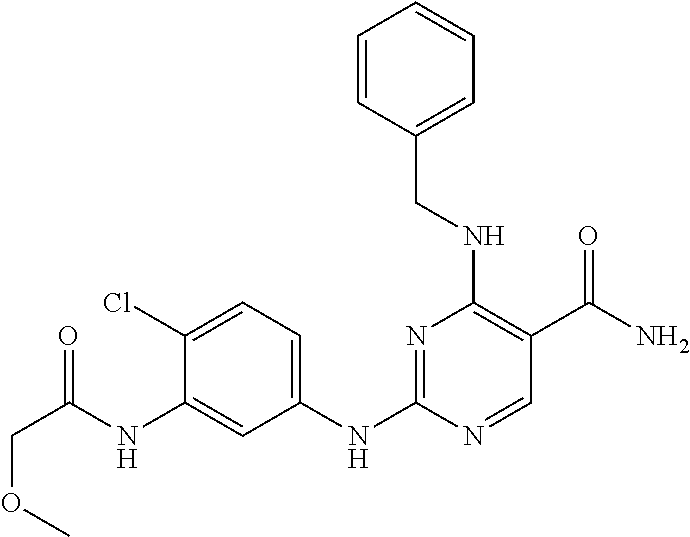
C1=C(Cl)C(NC(=O)COC)=CC(NC2=NC(NCC3=CC=CC=C3)=C(C(N)=O)C=N2)=C1
